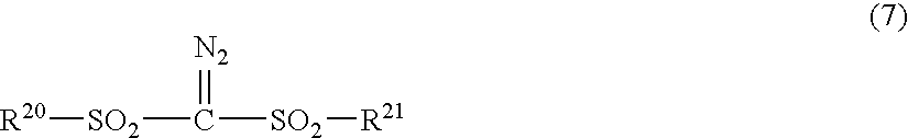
[SO2](C([SO2][R21])=[N2])[R20]
